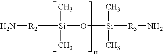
[R2]([Si](O[Si]([R3]N)(C)C)(C)C)N
